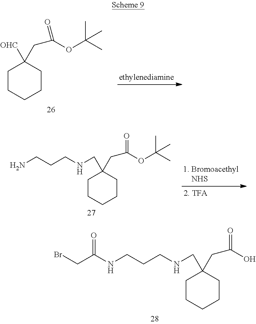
C1CCCCC1([OHC])CC(OC(C)(C)C)=O.C1CCCCC1(CNCCCN)CC(OC(C)(C)C)=O.C1CCCCC1(CNCCCNC(CBr)=O)CC(O)=O
